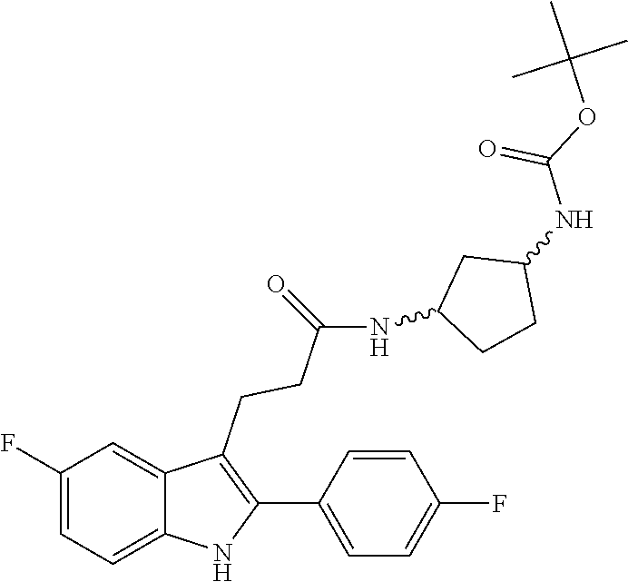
C(=O)(OC(C)(C)C)NC1CCC(NC(CCC2=C(C3=CC=C(F)C=C3)NC3=CC=C(F)C=C23)=O)C1
